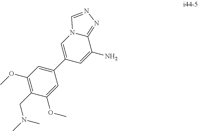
CN(CC1=C(OC)C=C(C2=CN3C=NN=C3C(N)=C2)C=C1OC)C
